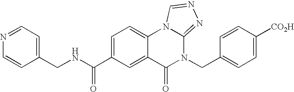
C1(CNC(C2=CC=C3C(=C2)C(=O)N(CC2=CC=C([CO2H])C=C2)C2=NN=CN32)=O)=CC=NC=C1
